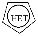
c1cccc1
